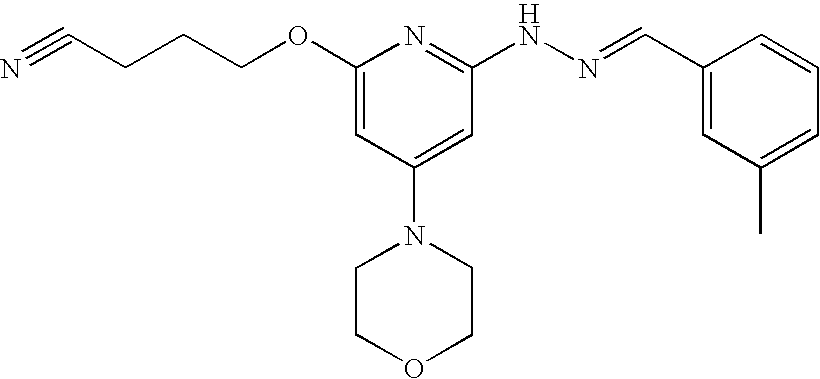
C(CCOC1=CC(N2CCOCC2)=CC(NN=CC2=CC(C)=CC=C2)=N1)C#N
